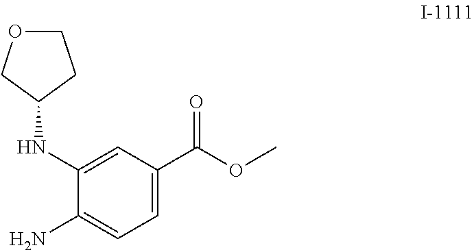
C1(NC2CCOC2)=CC(C(OC)=O)=CC=C1N
